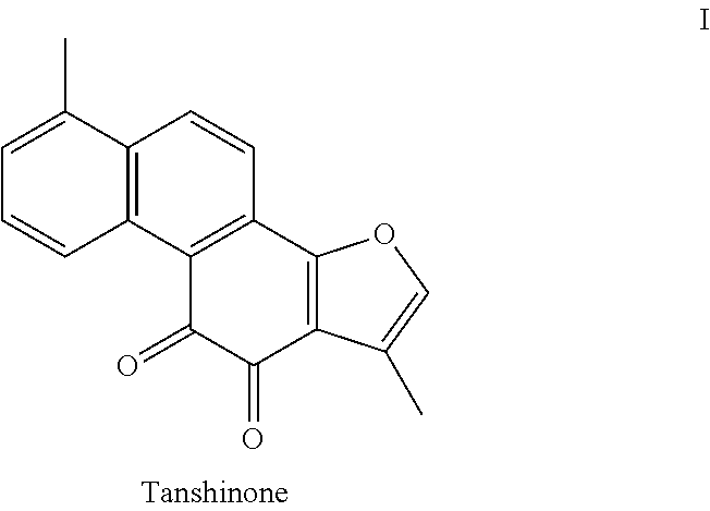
C1=C(C)C2=C(C=C1)C1=C(C=C2)C2=C(C(=O)C1=O)C(C)=CO2
